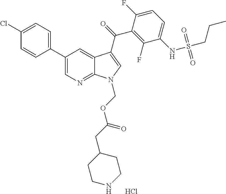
C12=NC=C(C3=CC=C(Cl)C=C3)C=C1C(C(=O)C1=C(F)C(NS(CCC)(=O)=O)=CC=C1F)=CN2COC(CC1CCNCC1)=O.Cl
